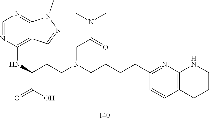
C1(CCCCN(CC(N(C)C)=O)CCC(NC2=C3C(=NC=N2)N(C)N=C3)C(O)=O)=NC2=C(C=C1)CCCN2
